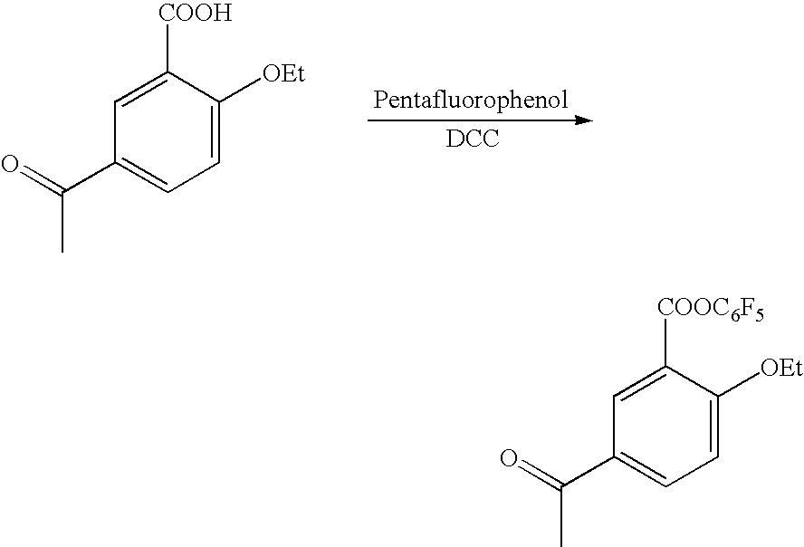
[Pentafluorophenol].[DCC].C1=C([OEt])C([COOH])=CC(C(=O)C)=C1.C1=C([OEt])C([COOC6F5])=CC(C(=O)C)=C1
